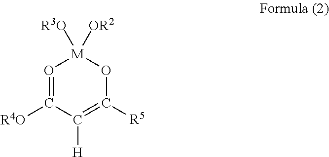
O1=C([R4O])C([H])=C([R5])O[M]1([R3O])[OR2]
